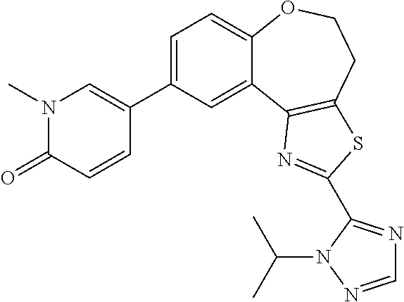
C1=C(C2=CN(C)C(=O)C=C2)C=C2C(=C1)OCCC1=C2N=C(C2=NC=NN2C(C)C)S1
